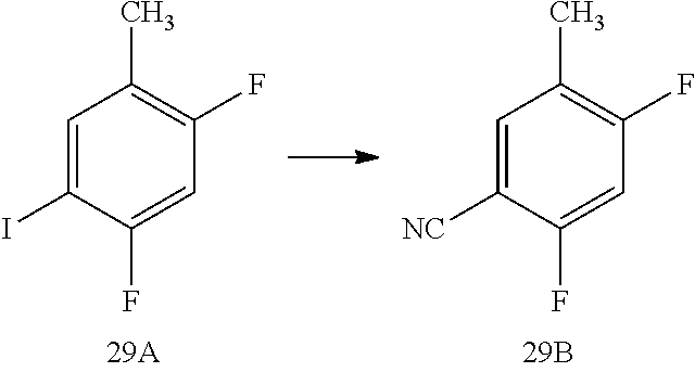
C1=C(I)C(F)=CC(F)=C1C.C1=C([NC])C(F)=CC(F)=C1C
